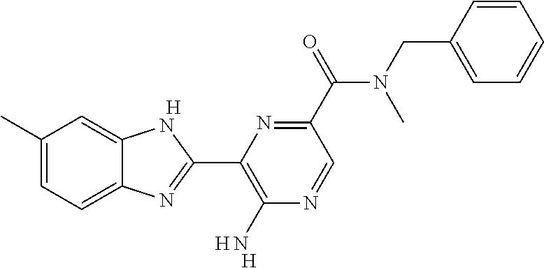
[H].C1(C)=CC=C2C(=C1)NC(C1=C(N)N=CC(C(N(CC3=CC=CC=C3)C)=O)=N1)=N2.[H].[H]
